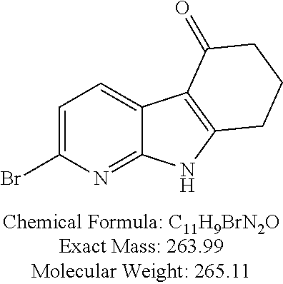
C1=C(Br)N=C2C(=C1)C1=C(N2)CCCC1=O
